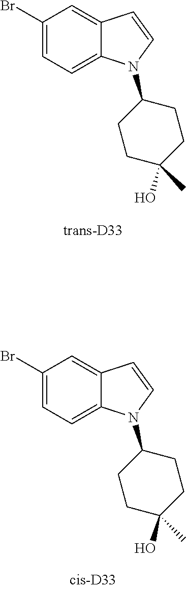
C1(Br)=CC=C2C(=C1)C=CN2C1CCC(O)(C)CC1.C1(Br)=CC=C2C(=C1)C=CN2C1CCC(O)(C)CC1
